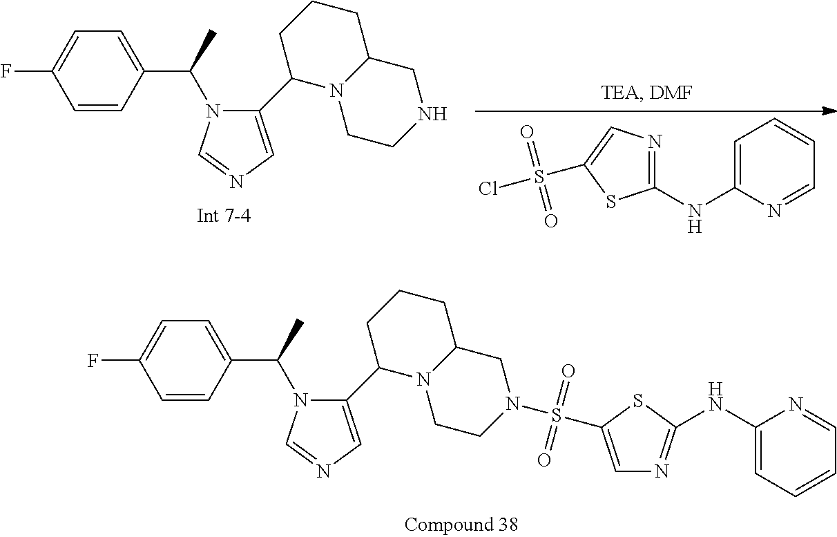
C1=C(NC2=NC=C(S(Cl)(=O)=O)S2)N=CC=C1.C1=CC(C(C)N2C(C3N4CCNCC4CCC3)=CN=C2)=CC=C1F.C1=CC(C(C)N2C(C3N4CCN(S(=O)(=O)C5=CN=C(NC6=CC=CC=N6)S5)CC4CCC3)=CN=C2)=CC=C1F
